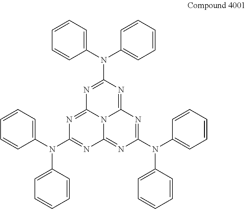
C12=NC(N(C3=CC=CC=C3)C3=CC=CC=C3)=NC3=NC(N(C4=CC=CC=C4)C4=CC=CC=C4)=NC(=NC(N(C4=CC=CC=C4)C4=CC=CC=C4)=N1)N23
